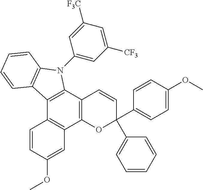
C12=C(C3=C(C4=C1C=CC(OC)=C4)OC(C1=CC=C(OC)C=C1)(C1=CC=CC=C1)C=C3)N(C1=CC([CF3])=CC([F3C])=C1)C1=C2C=CC=C1
